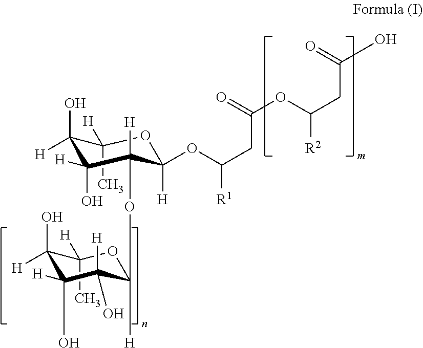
C1([H])(C)C([H])(O)C(O)([H])C([H])(O)C([H])(OC2([H])C(O)([H])C([H])(O)C([H])(C)OC2([H])OC(CC(OC(CC(O)=O)[R2])=O)[R1])O1
